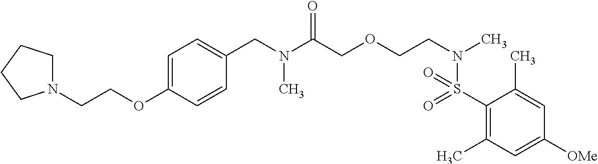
C1(S(N(CCOCC(N(CC2=CC=C(OCCN3CCCC3)C=C2)C)=O)C)(=O)=O)=C(C)C=C([OMe])C=C1C
